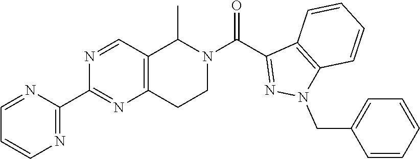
C1=NC(C2=NC3=C(C=N2)C(C)N(C(=O)C2=NN(CC4=CC=CC=C4)C4=C2C=CC=C4)CC3)=NC=C1
